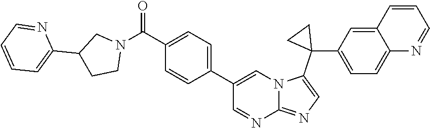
C1=C(C2=CC=C(C(=O)N3CC(C4=CC=CC=N4)CC3)C=C2)C=NC2=NC=C(C3(C4=CC=C5C(=C4)C=CC=N5)CC3)N12
